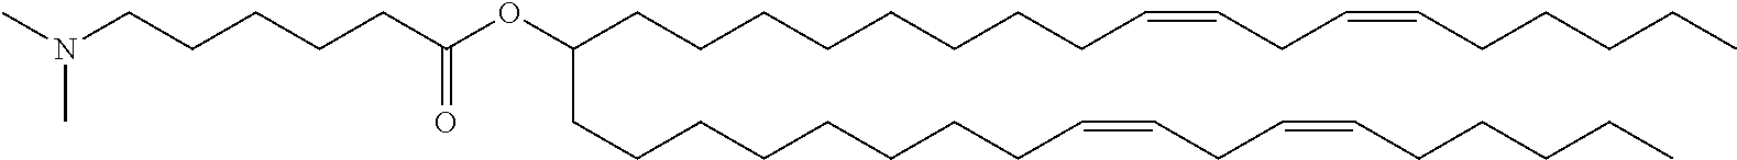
C(CCCCCCC=CCC=CCCCCC)CC(OC(CCCCCN(C)C)=O)CCCCCCCCC=CCC=CCCCCC
